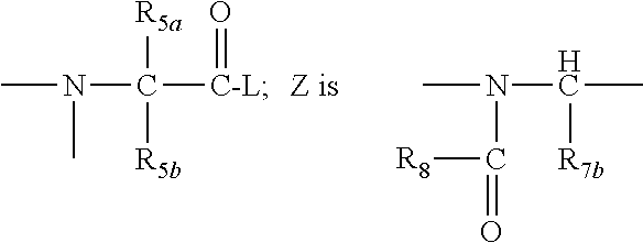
CN(C(=O)[R8])C(C)[R7b].CN(C)C([R5a])([R5b])[C-L]=O
